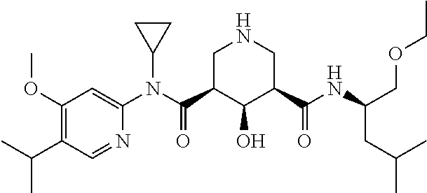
C1(OC)=C(C(C)C)C=NC(N(C(C2C(O)C(C(NC(COCC)CC(C)C)=O)CNC2)=O)C2CC2)=C1
